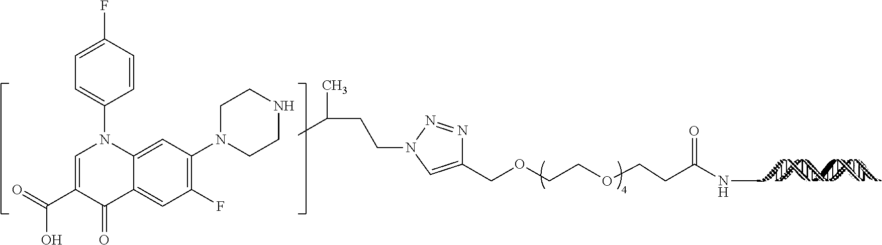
C1(COCCOCCC(NC)=O)=CN(CCC(C)C)N=N1.C1N(C2=C(F)C=C3C(=C2)N(C2=CC=C(F)C=C2)C=C(C(=O)O)C3=O)CCNC1
